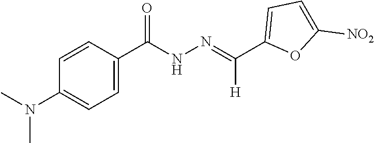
C1(C(NN=C(C2=CC=C([NO2])O2)[H])=O)=CC=C(N(C)C)C=C1
